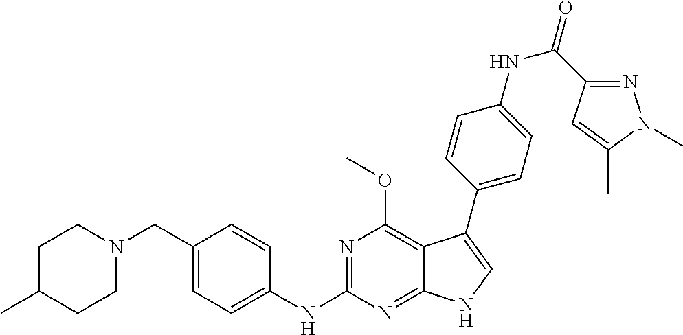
C1C(C)CCN(CC2=CC=C(NC3=NC(OC)=C4C(=N3)NC=C4C3=CC=C(NC(=O)C4=NN(C)C(C)=C4)C=C3)C=C2)C1
